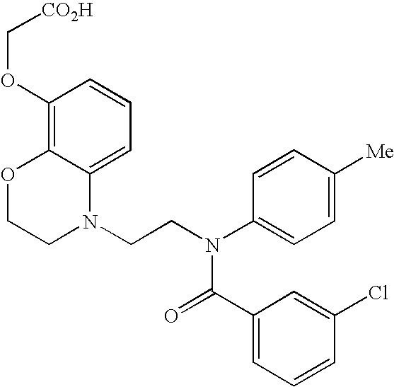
C1=C2C(=C(OC[CO2H])C=C1)OCCN2CCN(C1=CC=C([Me])C=C1)C(=O)C1=CC=CC(Cl)=C1
